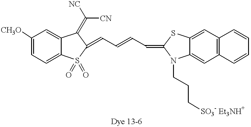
C(=C1S(=O)(=O)C2=CC=C([CH3O])C=C2C1=C([CN])[NC])C=CC=C1SC2=CC3=C(C=C2N1CCC[SO3- Et3NH+])C=CC=C3
